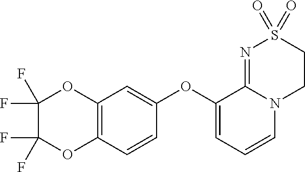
C1(OC2=CC3=C(C=C2)OC(F)(F)C(F)(F)O3)=CC=CN2C1=NS(=O)(=O)CC2
